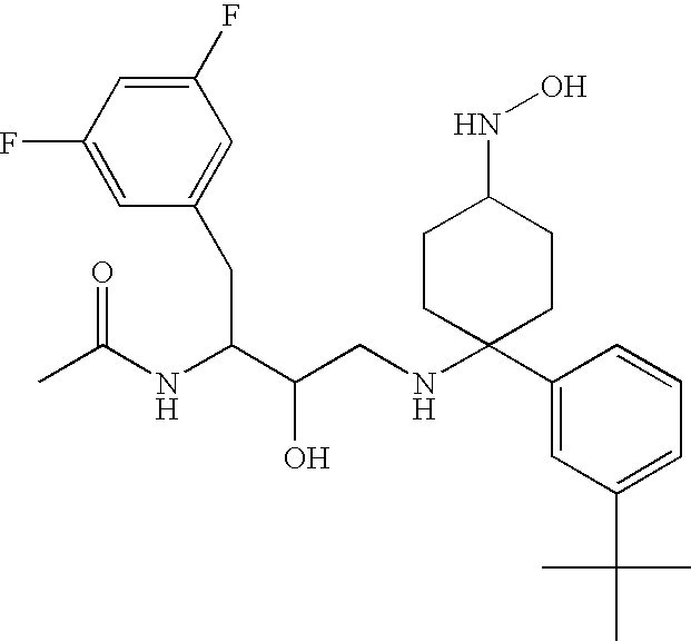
C1(F)=CC(F)=CC(CC(C(CNC2(C3=CC(C(C)(C)C)=CC=C3)CCC(NO)CC2)O)NC(C)=O)=C1
